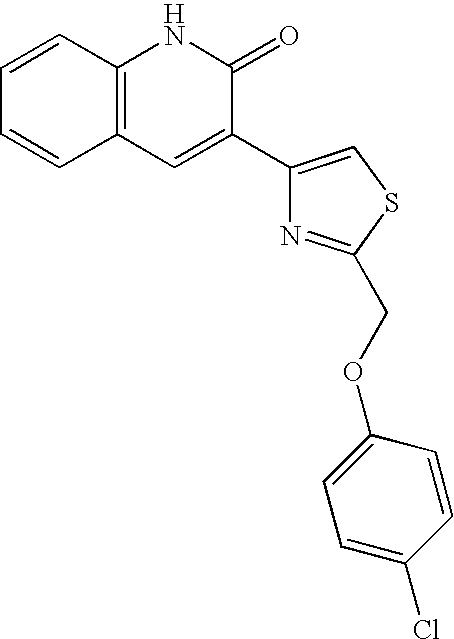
C1=CC2=C(C=C1)NC(=O)C(C1=CSC(COC3=CC=C(Cl)C=C3)=N1)=C2
